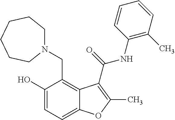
C1(O)=CC=C2C(=C1CN1CCCCCC1)C(C(=O)NC1=C(C)C=CC=C1)=C(C)O2
